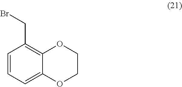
C1OC2=C(CBr)C=CC=C2OC1
